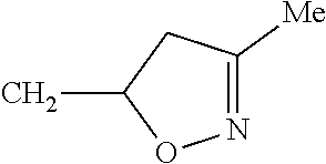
N1=C([Me])CC(C)O1
